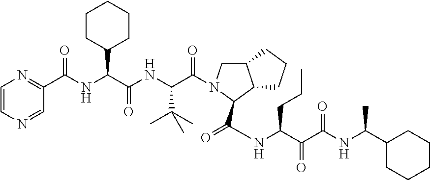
C12CN(C(C(NC(C(NC(C3=NC=CN=C3)=O)C3CCCCC3)=O)C(C)(C)C)=O)C(C(=O)NC(C(C(NC(C3CCCCC3)C)=O)=O)CCC)C1CCC2
